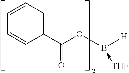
C1(C(OB([H])-[THF])=O)=CC=CC=C1
